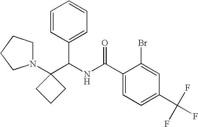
C1(C(NC(C2=CC=C(C(F)(F)F)C=C2Br)=O)C2=CC=CC=C2)(N2CCCC2)CCC1
